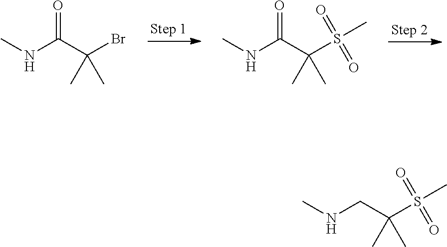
CNC(C(Br)(C)C)=O.CNC(C(S(C)(=O)=O)(C)C)=O.CNCC(S(C)(=O)=O)(C)C
